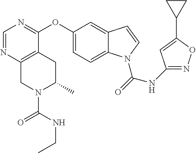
C1(OC2=NC=NC3=C2CC(C)N(C(=O)NCC)C3)=CC=C2C(=C1)C=CN2C(=O)NC1=NOC(C2CC2)=C1
